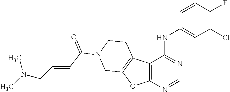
C12=C(N=CN=C1NC1=CC(Cl)=C(F)C=C1)OC1=C2CCN(C(C=CCN(C)C)=O)C1
